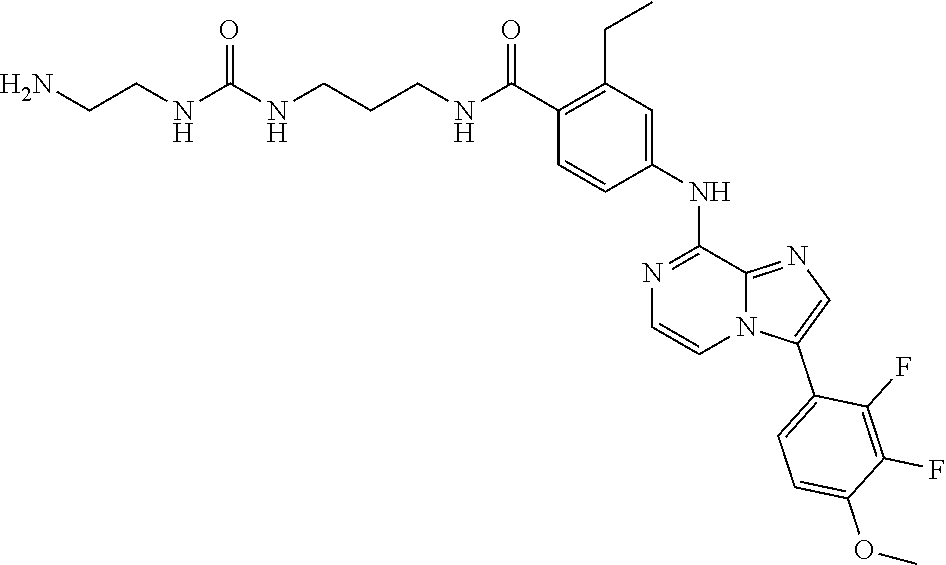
C1(C(NCCCNC(NCCN)=O)=O)=C(CC)C=C(NC2=NC=CN3C2=NC=C3C2=CC=C(OC)C(F)=C2F)C=C1
